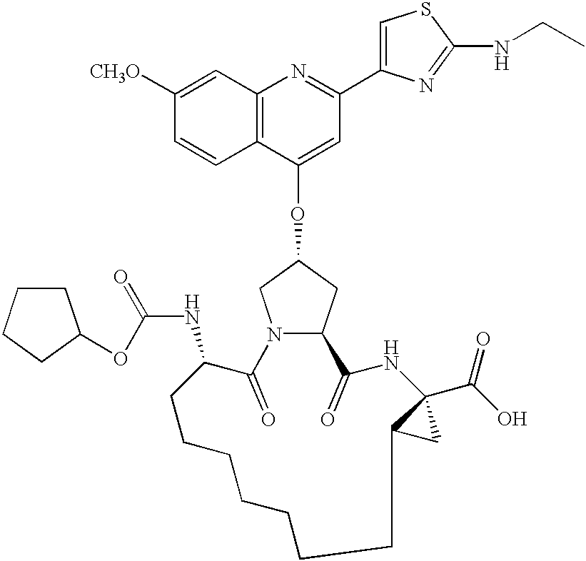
C12=C(C(OC3CN4C(C3)C(=O)NC3(C(O)=O)C(C3)CCCCCCCC(NC(OC3CCCC3)=O)C4=O)=CC(C3=CSC(NCC)=N3)=N1)C=CC([CH3O])=C2
